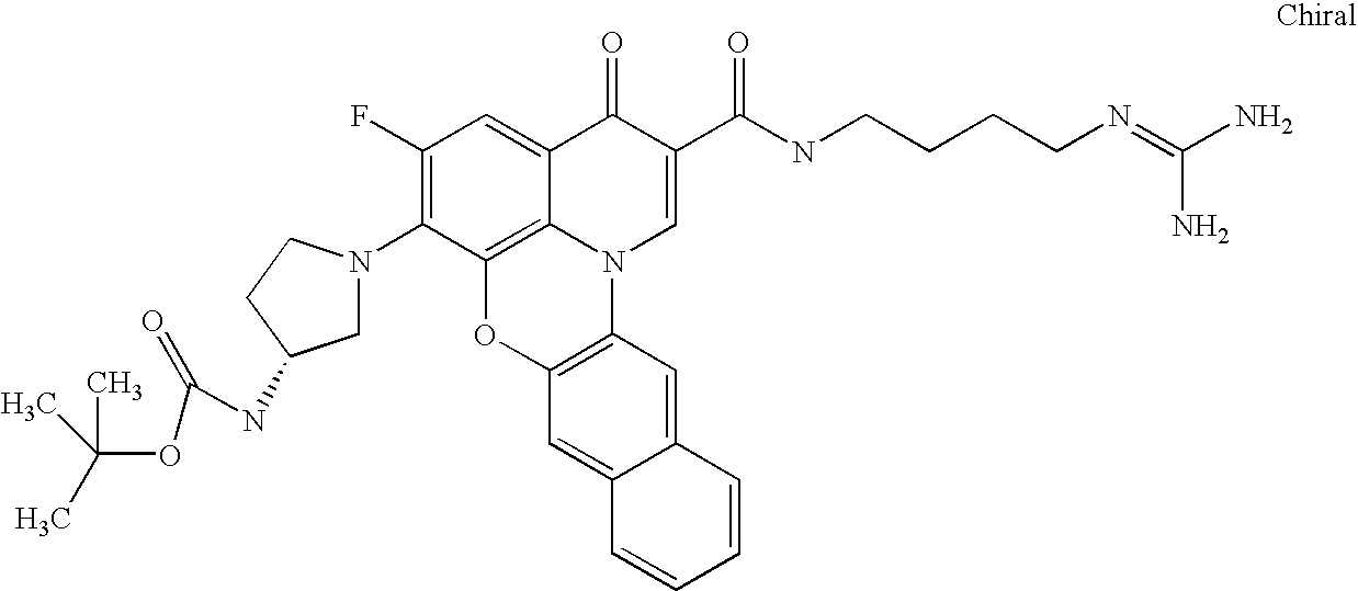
C1(F)=C(N2CC(NC(OC(C)(C)C)=O)CC2)C2=C3C(=C1)C(=O)C(C(NCCCCN=C(N)N)=O)=CN3C1=C(O2)C=C2C(=C1)C=CC=C2
